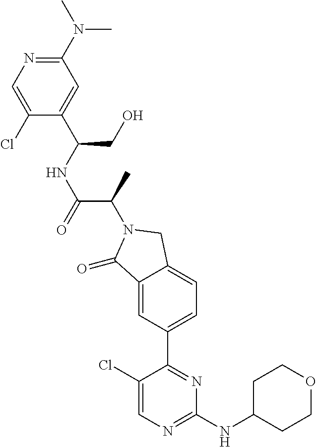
C1(=O)C2=CC(C3=NC(NC4CCOCC4)=NC=C3Cl)=CC=C2CN1C(C(NC(C1=CC(N(C)C)=NC=C1Cl)CO)=O)C
